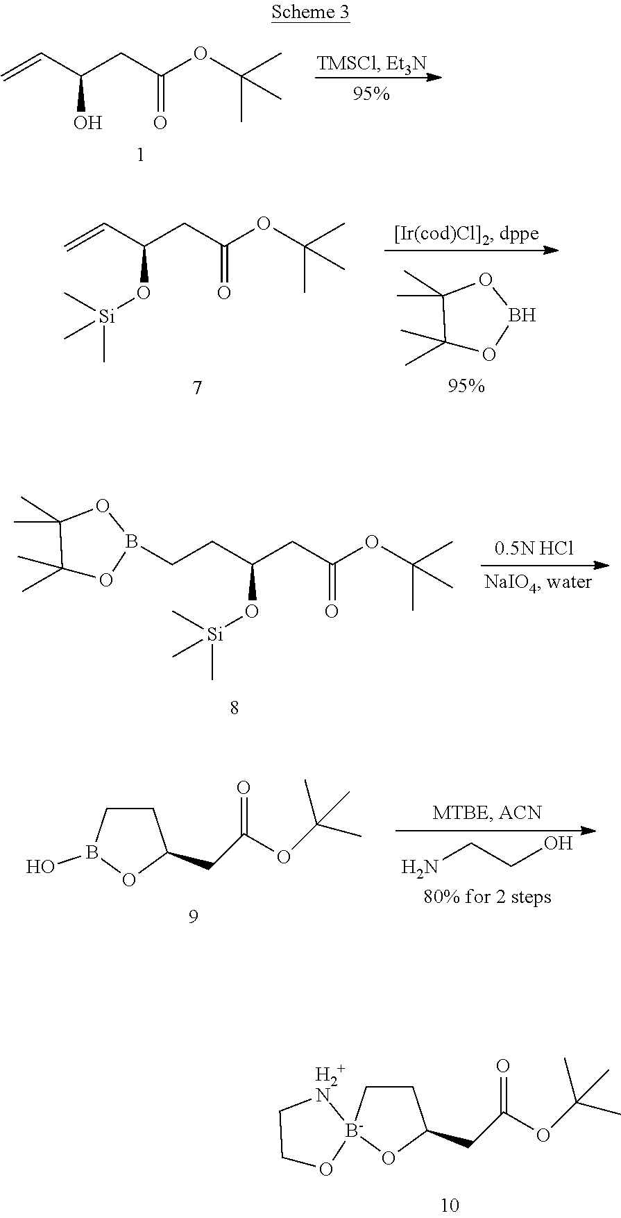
C=CC(O)CC(=O)OC(C)(C)C.C(CC(CC(=O)OC(C)(C)C)O[Si](C)(C)C)B1OC(C)(C)C(C)(C)O1.C1CC(CC(OC(C)(C)C)=O)O[B-]12OCC[H2+N]2.C=CC(CC(=O)OC(C)(C)C)O[Si](C)(C)C.C1(C)(C)OBOC1(C)C.C1CB(O)OC1CC(OC(C)(C)C)=O.NCCO
